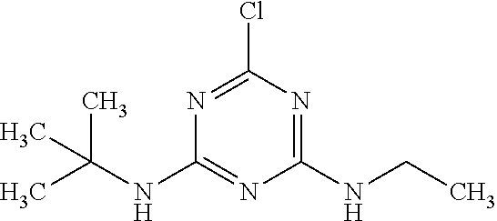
C1(NC(C)(C)C)=NC(NCC)=NC(Cl)=N1
